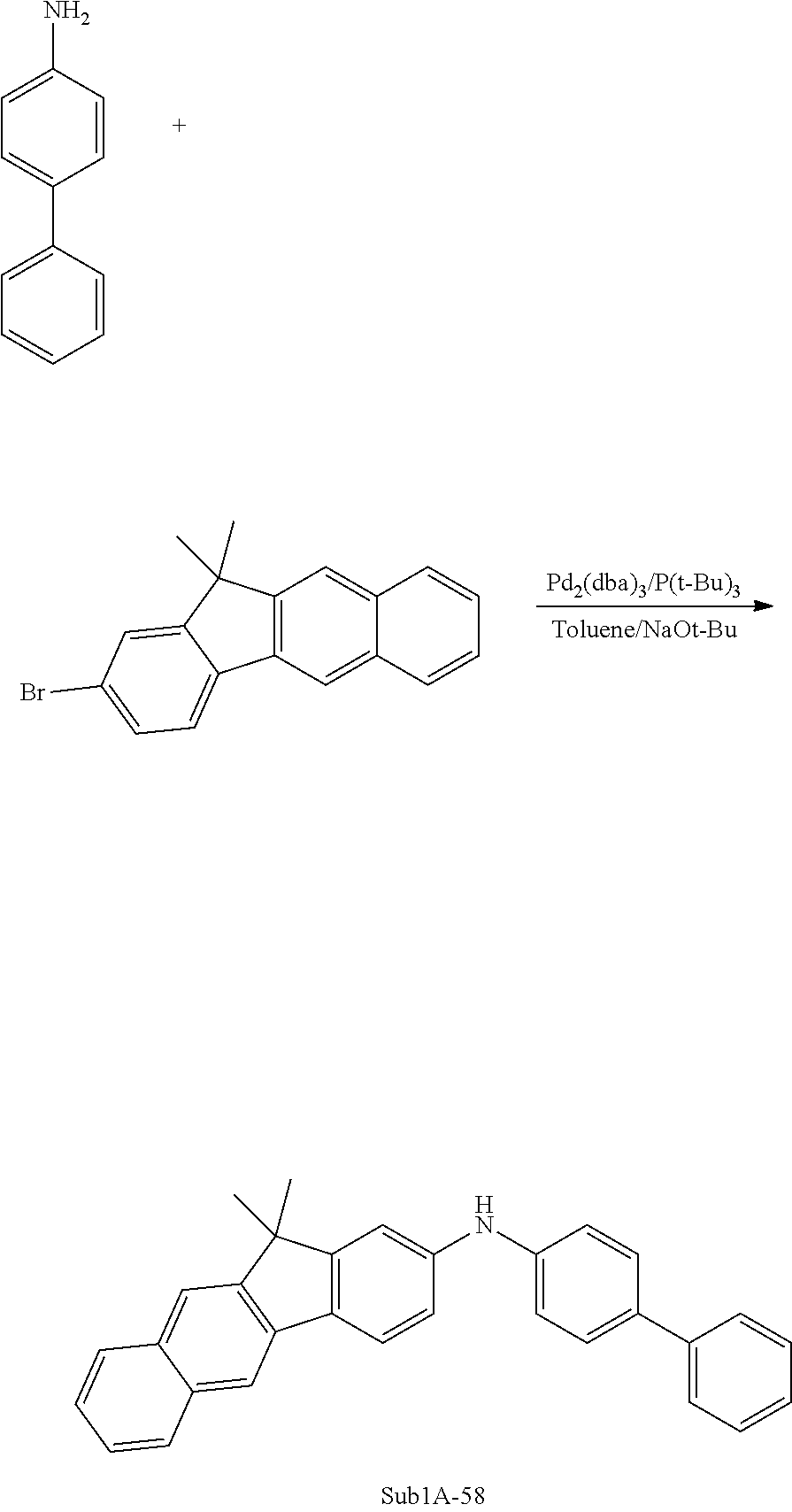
C1=CC(N)=CC=C1C1=CC=CC=C1.[Pd2(dba)3/P(t-Bu)3].[Toluene/NaOt-Bu].C12=C(C=C3C(=C1)C=CC=C3)C1=CC=C(Br)C=C1C2(C)C.C12=C(C=CC(NC3=CC=C(C4=CC=CC=C4)C=C3)=C1)C1=C(C2(C)C)C=C2C(=C1)C=CC=C2
